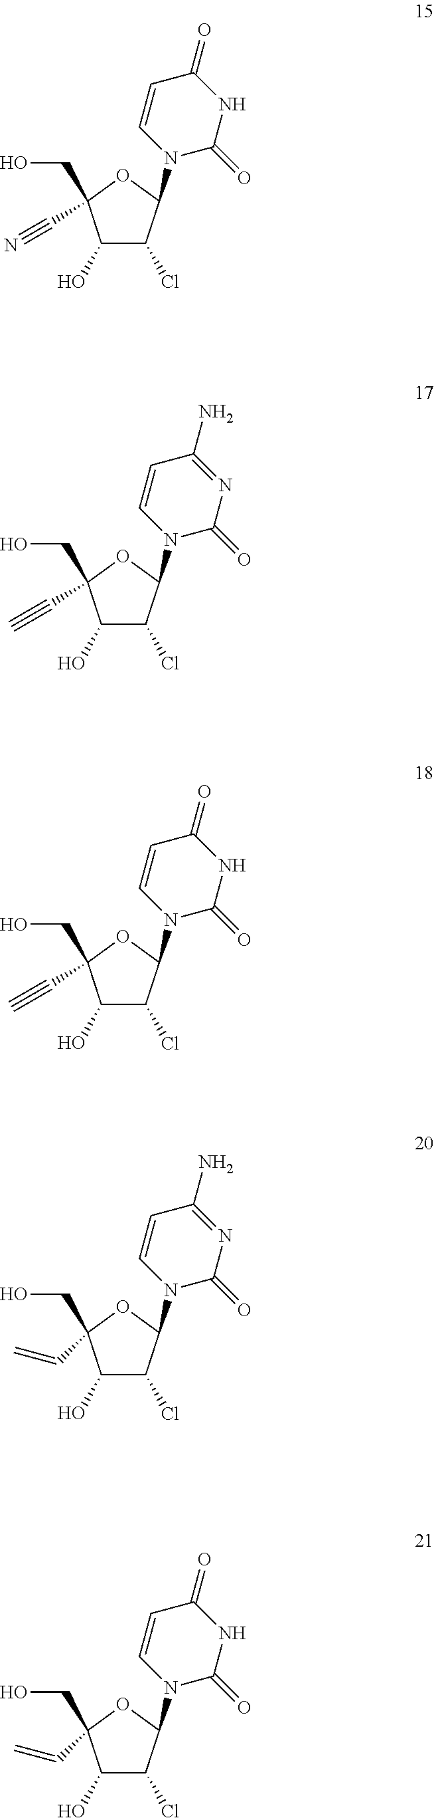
OCC1(C#N)C(O)C(Cl)C(N2C=CC(=O)NC2=O)O1.OCC1(C#C)C(O)C(Cl)C(N2C=CC(N)=NC2=O)O1.OCC1(C#C)C(O)C(Cl)C(N2C=CC(=O)NC2=O)O1.OCC1(C=C)C(O)C(Cl)C(N2C=CC(N)=NC2=O)O1.OCC1(C=C)C(O)C(Cl)C(N2C=CC(=O)NC2=O)O1
